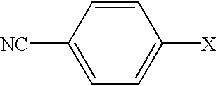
C1=CC([NC])=CC=C1[X]
